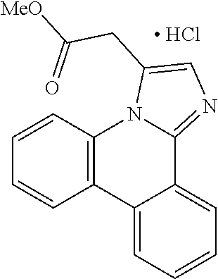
C1=CC2=C(C=C1)C1=CC=CC=C1C1=NC=C(CC([MeO])=O)N21.[ HCl]
